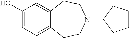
C1(O)=CC=C2C(=C1)CCN(C1CCCC1)CC2
